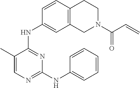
N(C1=NC(NC2=CC=CC=C2)=NC=C1C)C1=CC2=C(C=C1)CCN(C(C=C)=O)C2
